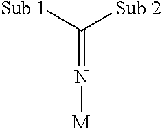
C(=N[M])([Sub 1])[Sub 2]
